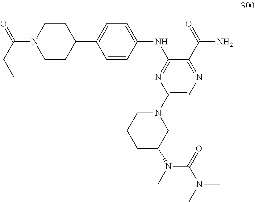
C(N1CCC(C2=CC=C(NC3=NC(N4CCCC(N(C(N(C)C)=O)C)C4)=CN=C3C(=O)N)C=C2)CC1)(CC)=O
